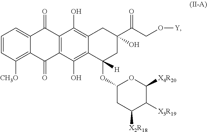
C1=CC([CH3O])=C2C(=C1)C(=O)C1=C(C2=O)C(O)=C2C(=C1O)CC(C(CO[Y])=O)(O)CC2(OC1CC([X2R18])C([X3R19])C([X4R20])O1)[H]
